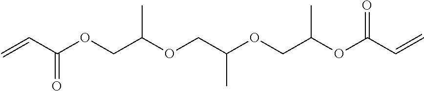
C=CC(OCC(OCC(OCC(OC(C=C)=O)C)C)C)=O
